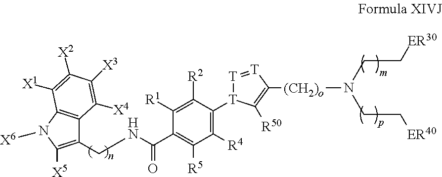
C1(CNC(C2=C([R5])C([R4])=C([T]3[T]=[T]C([(CH2)o]N(CC[ER40])CC[ER30])=C3[R50])C([R2])=C2[R1])=O)=C([X5])N([X6])C2=C1C([X4])=C([X3])C([X2])=C2[X1]
